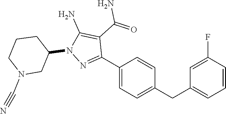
C1(C2=NN(C3CCCN(C#N)C3)C(N)=C2C(=O)N)=CC=C(CC2=CC=CC(F)=C2)C=C1
